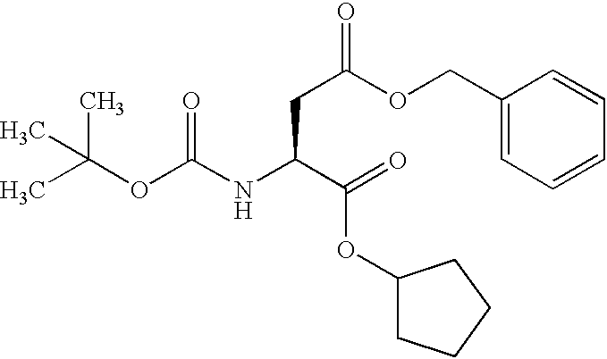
CC(OC(=O)NC(C(=O)OC1CCCC1)CC(OCC1=CC=CC=C1)=O)(C)C
